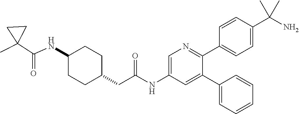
N(C1CCC(CC(NC2=CN=C(C3=CC=C(C(N)(C)C)C=C3)C(C3=CC=CC=C3)=C2)=O)CC1)C(=O)C1(C)CC1
